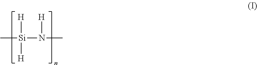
[H][Si]([H])(N([H])C)C
